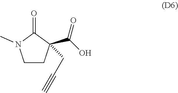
CN1C(=O)C(CC#C)(C(O)=O)CC1
